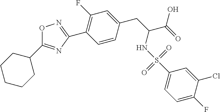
C1CCCC(C2=NC(C3=C(F)C=C(CC(C(=O)O)NS(C4=CC=C(F)C(Cl)=C4)(=O)=O)C=C3)=NO2)C1
